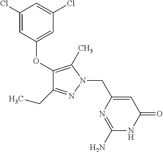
C1(OC2=CC(Cl)=CC(Cl)=C2)=C(C)N(CC2=CC(=O)NC(N)=N2)N=C1CC
